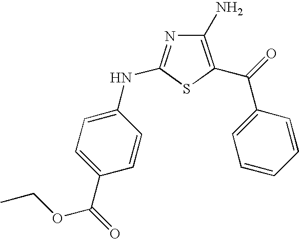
C1(N)=C(C(=O)C2=CC=CC=C2)SC(NC2=CC=C(C(=O)OCC)C=C2)=N1
